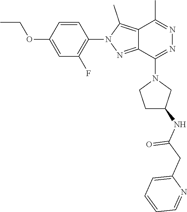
C1=C(OCC)C=CC(N2N=C3C(=C2C)C(C)=NN=C3N2CCC(NC(CC3=CC=CC=N3)=O)C2)=C1F
